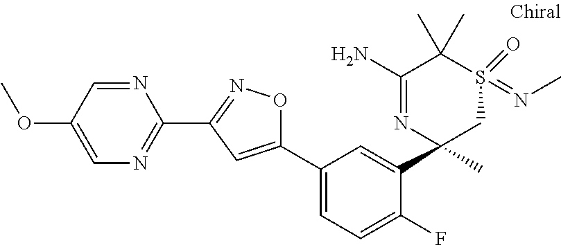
C1=C(OC)C=NC(C2=NOC(C3=CC=C(F)C(C4(C)CS(=NC)(=O)C(C)(C)C(N)=N4)=C3)=C2)=N1
